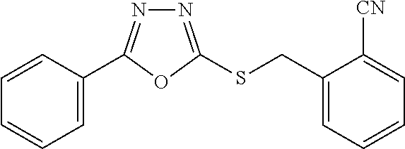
C1=C(C2=NN=C(SCC3=CC=CC=C3[CN])O2)C=CC=C1
